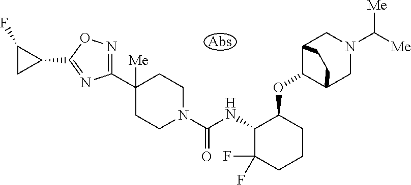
C1(C2([Me])CCN(C(NC3C(F)(F)CCCC3OC3C4CN(C([Me])[Me])CC3CC4)=O)CC2)=NOC(C2CC2F)=N1
